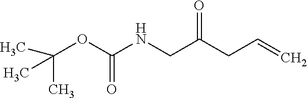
C(OC(NCC(CC=C)=O)=O)(C)(C)C
